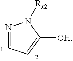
N1=CC=C([OH])N1[Rx2]
